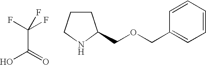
C(C(=O)O)(F)(F)F.C1CCNC1COCC1=CC=CC=C1
